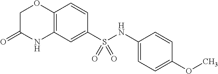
C1C(=O)NC2=C(O1)C=CC(S(NC1=CC=C(OC)C=C1)(=O)=O)=C2
